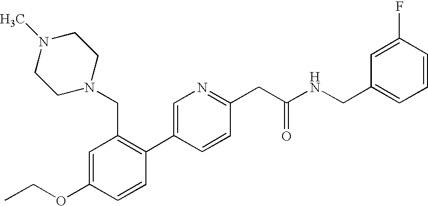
C1(OCC)=CC(CN2CCN(C)CC2)=C(C2=CN=C(CC(NCC3=CC=CC(F)=C3)=O)C=C2)C=C1
